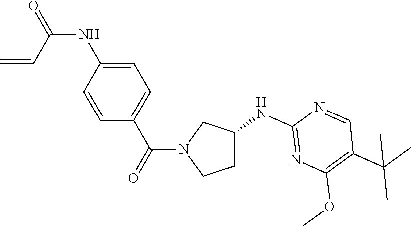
C1C(NC2=NC(OC)=C(C(C)(C)C)C=N2)CN(C(C2=CC=C(NC(=O)C=C)C=C2)=O)C1
